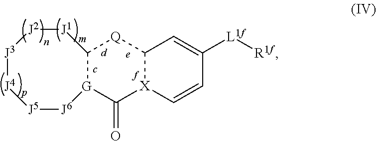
C12[X](C=CC([L1f][R1f])=C1)C(=O)[G]1C([Q]2)[J1][J2][J3][J4][J5][J6]1
